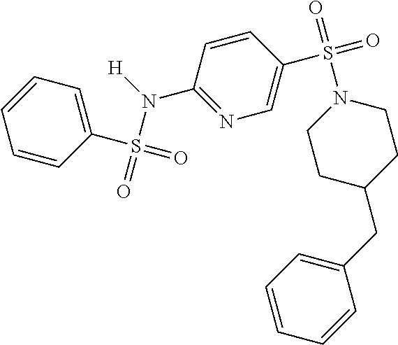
C1=CC=CC(S(=O)(N([H])C2=NC=C(S(=O)(=O)N3CCC(CC4=CC=CC=C4)CC3)C=C2)=O)=C1
